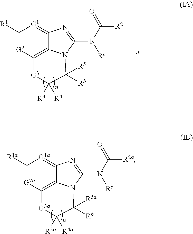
C1([R1])=[G2]C2=C3C(=[G1]1)N=C(N(C(=O)[R2])[Rc])N3C([Rb])([R5])C([R4])([R3])[G3]2.C1([R1a])=[G2a]C2=C3C(=[G1a]1)N=C(N(C(=O)[R2a])[Rc])N3C([Rb])([R5a])C([R4a])([R3a])[G3a]2
